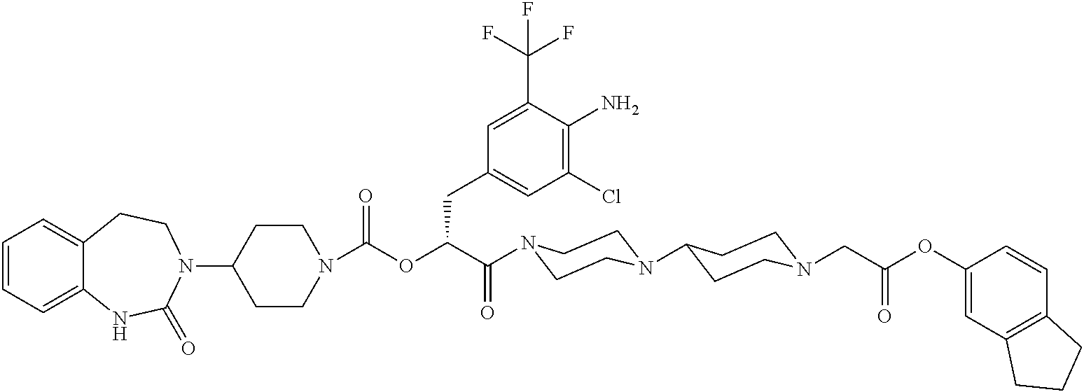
C1(N2CCC3=CC=CC=C3NC2=O)CCN(C(OC(C(=O)N2CCN(C3CCN(CC(OC4=CC5=C(C=C4)CCC5)=O)CC3)CC2)CC2=CC(Cl)=C(N)C(C(F)(F)F)=C2)=O)CC1
